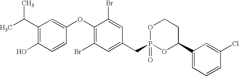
CC(C1=C(O)C=CC(OC2=C(Br)C=C(CP3(=O)OC(C4=CC=CC(Cl)=C4)CCO3)C=C2Br)=C1)C
